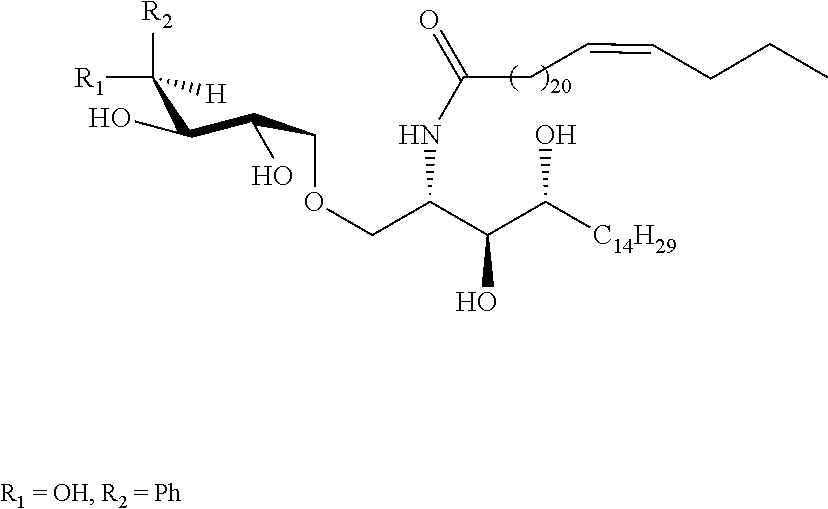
C(C(C(C([C14H29])O)O)NC(=O)CC=CCCC)OCC(C(C([H])([R2])[R1])O)O
